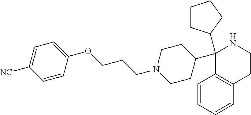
C1(C2(C3CCCC3)C3=C(C=CC=C3)CCN2)CCN(CCCOC2=CC=C([NC])C=C2)CC1
